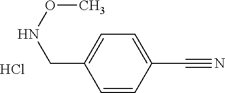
O(C)NCC1=CC=C(C#N)C=C1.Cl
